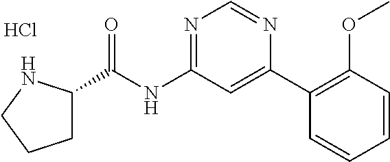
C1C(C(NC2=NC=NC(C3=C(OC)C=CC=C3)=C2)=O)NCC1.Cl
